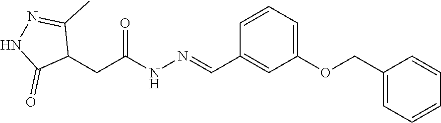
C1(COC2=CC=CC(C=NNC(CC3C(C)=NNC3=O)=O)=C2)=CC=CC=C1
